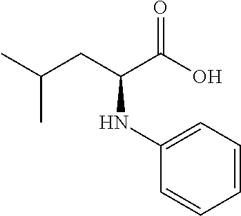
C1(NC(C(O)=O)CC(C)C)=CC=CC=C1
